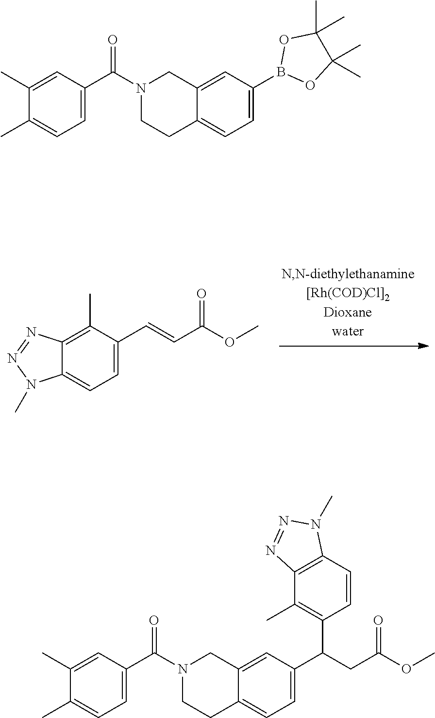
C1=C(C=CC(=O)OC)C(C)=C2C(=C1)N(C)N=N2.C1=C(C(N2CCC3=CC=C(B4OC(C)(C)C(C)(C)O4)C=C3C2)=O)C=C(C)C(C)=C1.C1=C(C(N2CCC3=CC=C(C(CC(=O)OC)C4=C(C)C5=C(C=C4)N(C)N=N5)C=C3C2)=O)C=C(C)C(C)=C1
